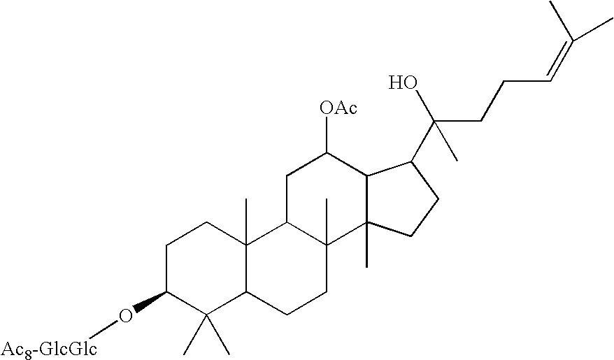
C1C(O[Ac8-GlcGlc])C(C)(C)C2C(C)(C1)C1C(C)(CC2)C2(C)C(C([OAc])C1)C(C(O)(CCC=C(C)C)C)CC2
